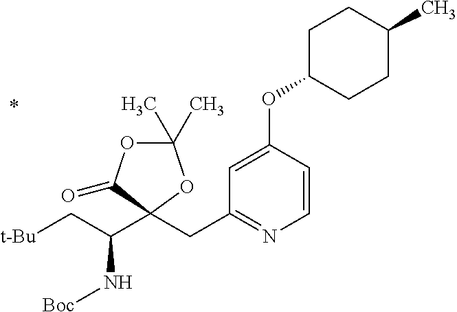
C1(C)(C)OC(=O)C(CC2=NC=CC(OC3CCC(C)CC3)=C2)(C(C[t-Bu])N[Boc])O1
